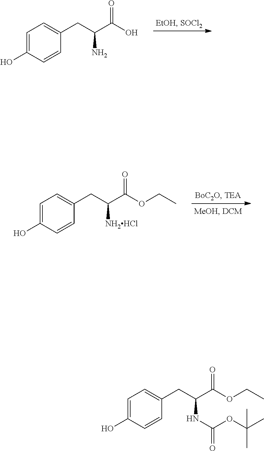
C1(O)=CC=C(CC(C(=O)O)N)C=C1.O(CC)C(C([NH2HCl])CC1=CC=C(O)C=C1)=O.O(C(C)(C)C)C(NC(CC1=CC=C(O)C=C1)C(OCC)=O)=O
